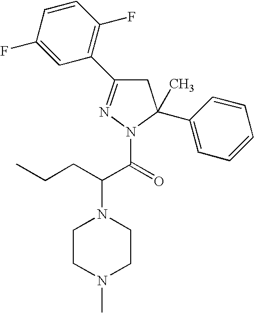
N1=C(C2=C(F)C=CC(F)=C2)CC(C)(C2=CC=CC=C2)N1C(=O)C(CCC)N1CCN(C)CC1
